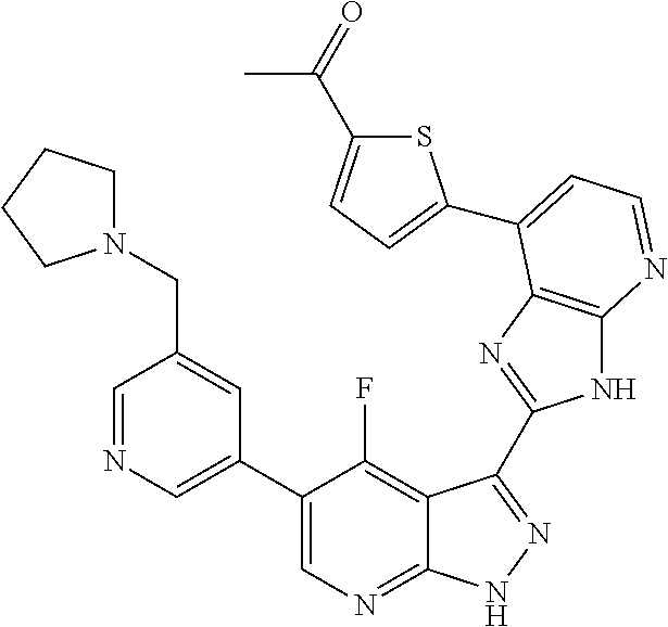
C1=NC=C(C2=CN=C3C(=C2F)C(C2=NC4=C(N2)N=CC=C4C2=CC=C(C(=O)C)S2)=NN3)C=C1CN1CCCC1
